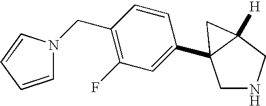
C1(CN2C=CC=C2)=C(F)C=C(C23CNCC2([H])C3)C=C1
